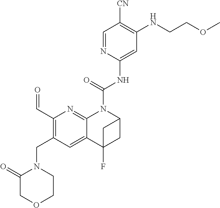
C1(C=O)=C(CN2C(=O)COCC2)C=C2C(=N1)N(C(NC1=CC(NCCOC)=C([CN])C=N1)=O)C1CC2(F)C1
